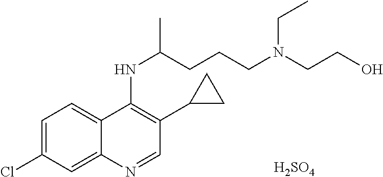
C1=C(Cl)C=C2C(=C1)C(NC(CCCN(CCO)CC)C)=C(C1CC1)C=N2.[H2SO4]
